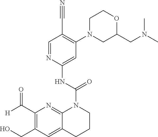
C1(C([H])=O)=C(CO)C=C2C(=N1)N(C(NC1=CC(N3CC(CN(C)C)OCC3)=C(C#N)C=N1)=O)CCC2
